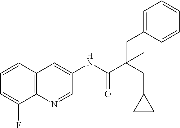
C12=C(N=CC(NC(C(CC3CC3)(CC3=CC=CC=C3)C)=O)=C1)C(F)=CC=C2
